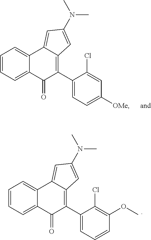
C1=CC=C2C(=C1)C1=CC(N(C)C)=CC1=C(C1=CC=C([OMe])C=C1Cl)C2=O.C1=CC=C2C(=C1)C1=CC(N(C)C)=CC1=C(C1=CC=CC(OC)=C1Cl)C2=O
